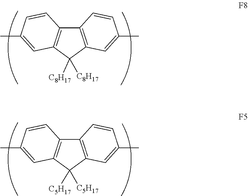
C12=C(C([C8H17])([C8H17])C3=C1C=CC(C)=C3)C=C(C)C=C2.C12=C(C([C5H17])([C5H17])C3=C1C=CC(C)=C3)C=C(C)C=C2
